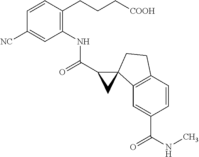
C1(C(=O)NC2=C(CCC[COOH])C=CC([NC])=C2)CC12C1=C(C=CC(C(=O)NC)=C1)CC2
